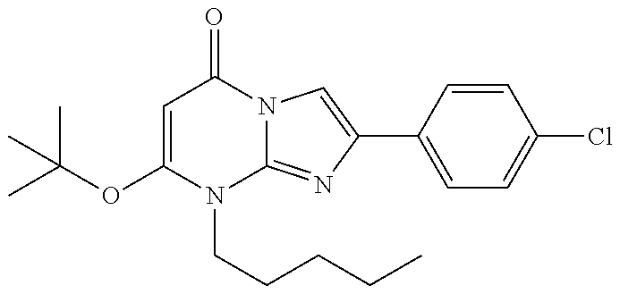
C1(OC(C)(C)C)=CC(=O)N2C(=NC(C3=CC=C(Cl)C=C3)=C2)N1CCCCC
